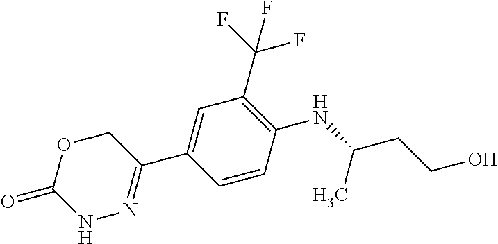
N1N=C(C2=CC(C(F)(F)F)=C(NC(CCO)C)C=C2)COC1=O
